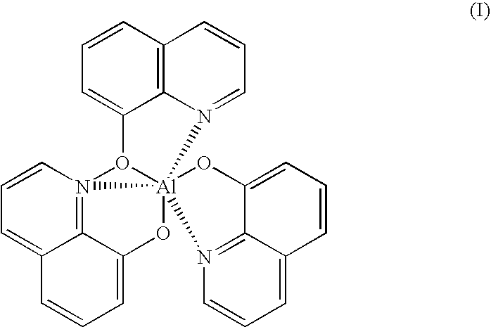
C1=CC2=C3C(=C1)O1[Al]45(N3=CC=C2)(OC2=CC=CC3=CC=CN4=C23)N12=C1C(=CC=CC1=CC=C2)O5
